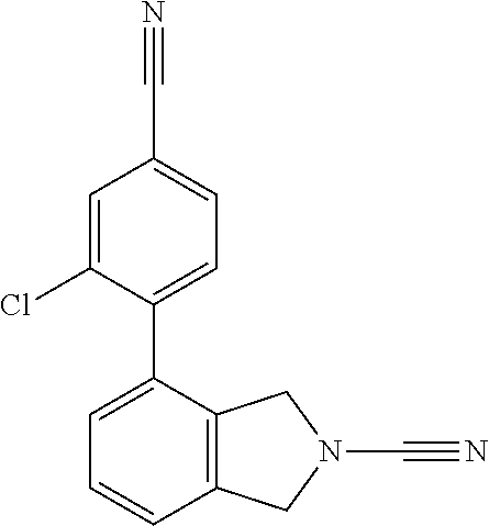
C1=CC2=C(C(C3=CC=C(C#N)C=C3Cl)=C1)CN(C#N)C2
